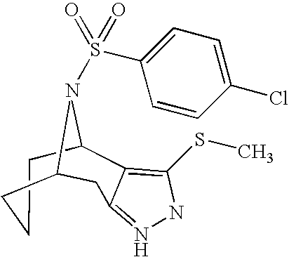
C1CCC2CC3=NNC(SC)=C3C1N2S(=O)(=O)C1=CC=C(Cl)C=C1
